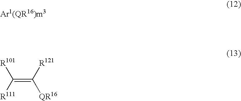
C(=C([R121])[QR16])([R111])[R101]
